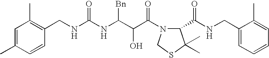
C1(CNC(NC(C(C(N2C(C(NCC3=CC=CC=C3C)=O)C(C)(C)SC2)=O)O)[Bn])=O)=C(C)C=C(C)C=C1
